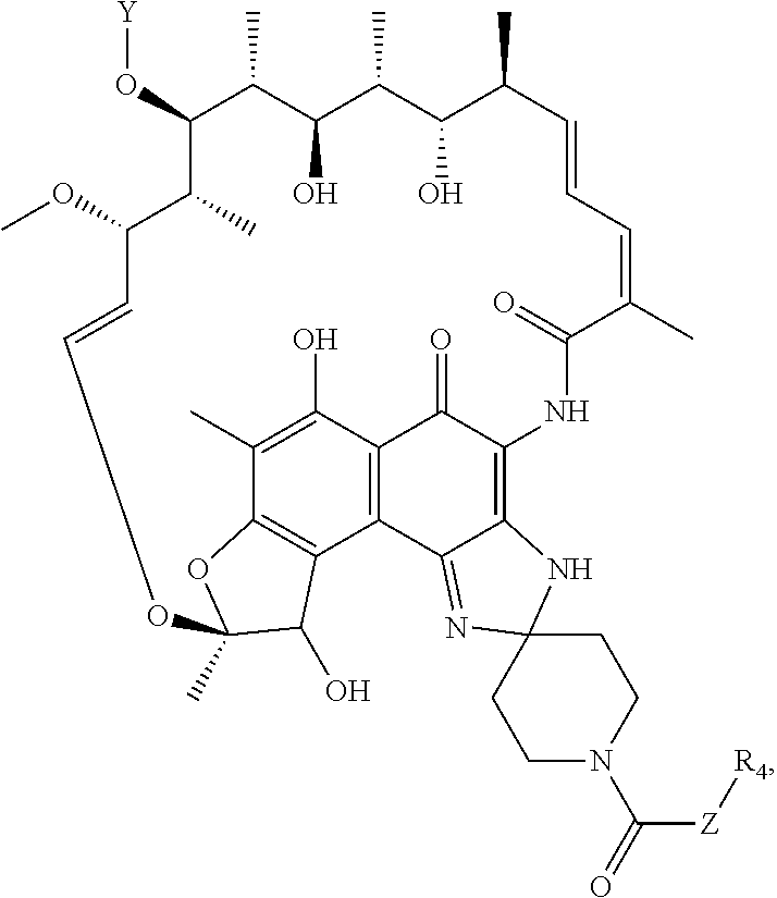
[Y]OC1C(C)C(OC)C=COC2(C)OC3=C(C4=C(C(=O)C(=C5C4=NC4(N5)CCN(C([Z][R4])=O)CC4)NC(=O)C(C)=CC=CC(C)C(O)C(C)C(O)C1C)C(O)=C3C)C2O
